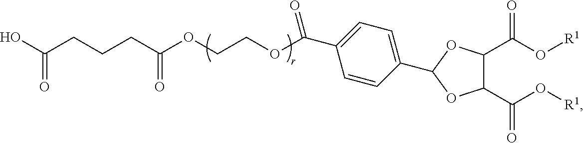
C(CCCC(OCCOC(C1=CC=C(C2OC(C(O[R1])=O)C(C(O[R1])=O)O2)C=C1)=O)=O)(O)=O
